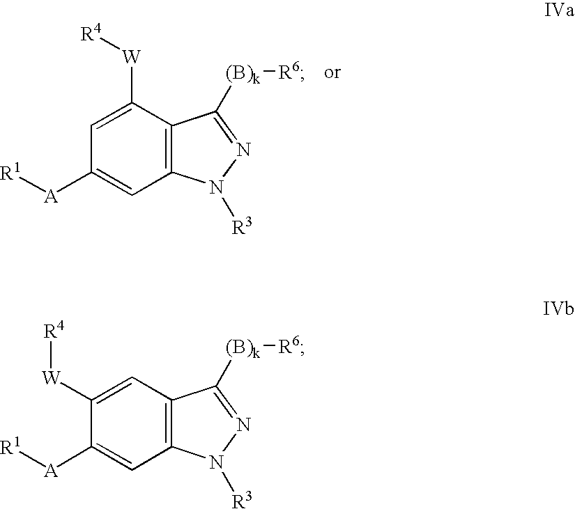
C1=C([W][R4])C2=C(C=C1[A][R1])N([R3])N=C2[(B)k][R6].C1([W][R4])=CC2=C(C=C1[A][R1])N([R3])N=C2[(B)k][R6]
